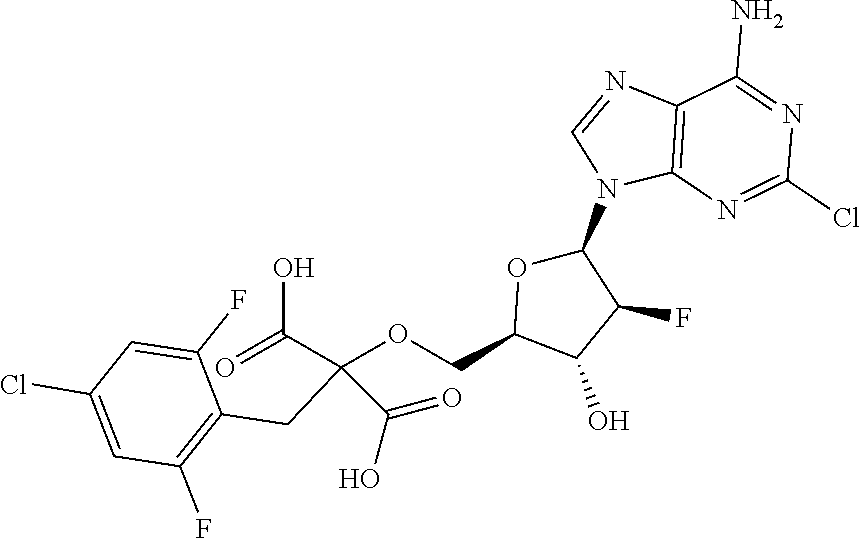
C12=C(N=C(Cl)N=C1N)N(C1OC(COC(CC3=C(F)C=C(Cl)C=C3F)(C(=O)O)C(O)=O)C(O)C1F)C=N2
